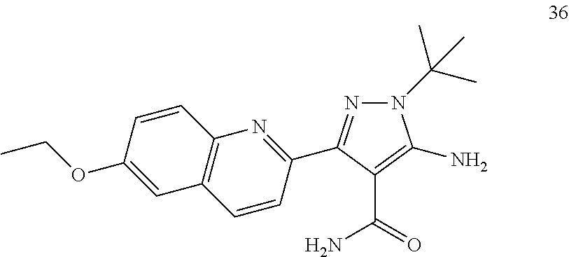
N1(C(C)(C)C)N=C(C2=NC3=C(C=C2)C=C(OCC)C=C3)C(C(=O)N)=C1N
